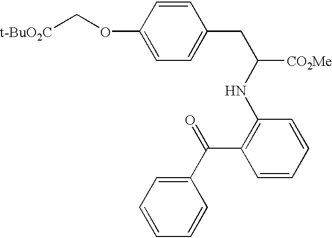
C1=CC(OC[t-BuO2C])=CC=C1CC(NC1=C(C(C2=CC=CC=C2)=O)C=CC=C1)[CO2Me]
